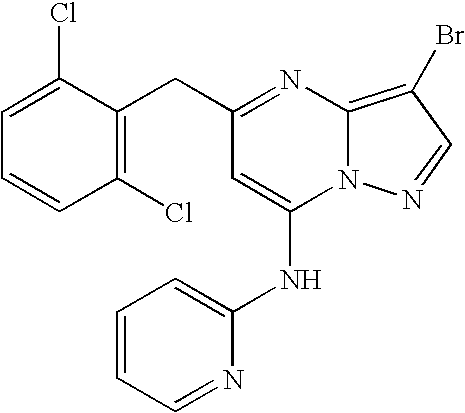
C1(CC2=C(Cl)C=CC=C2Cl)=NC2=C(Br)C=NN2C(NC2=CC=CC=N2)=C1
